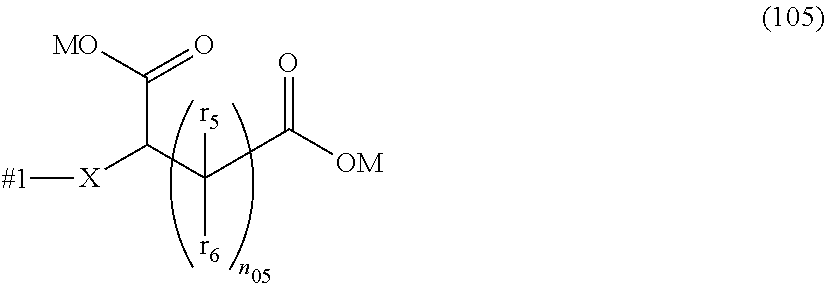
[#1][X]C(C(C([OM])=O)([r6])[r5])C([MO])=O
